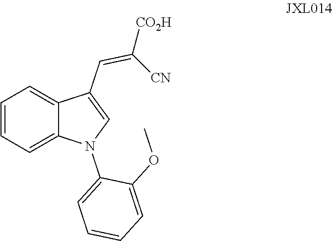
C1=C2C(C=C([CO2H])[CN])=CN(C3=CC=CC=C3OC)C2=CC=C1
